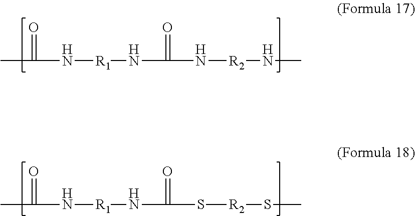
C(N[R1]NC(=O)N[R2]NC)(C)=O.C(N[R1]NC(=O)S[R2]SC)(C)=O
